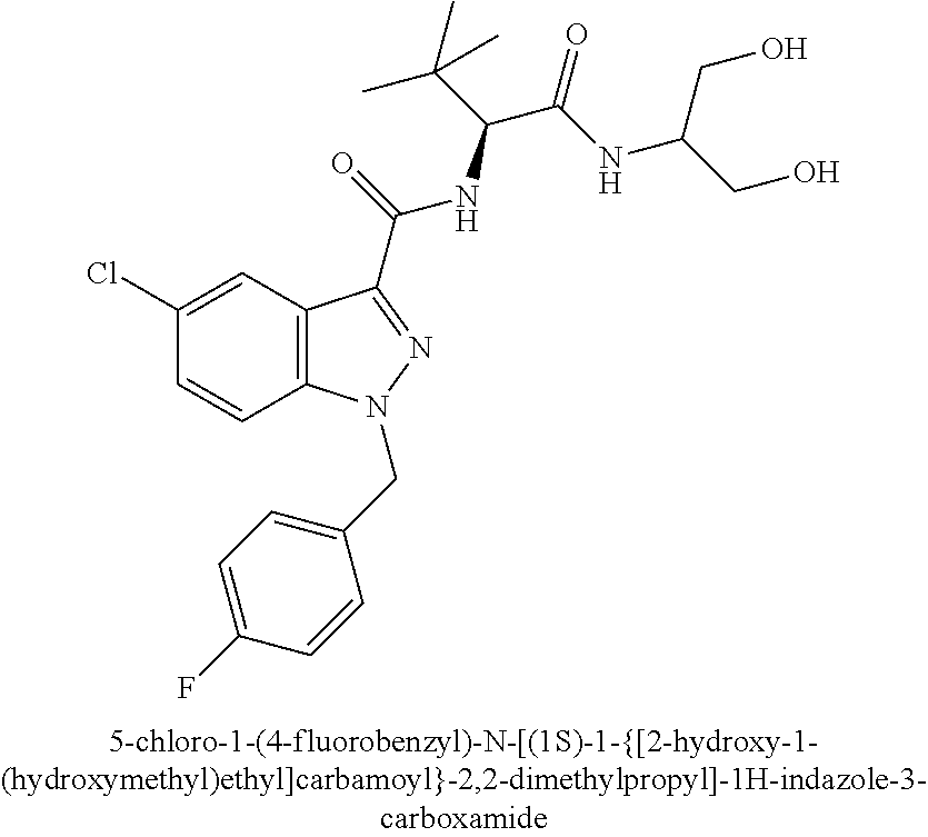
C1(Cl)=CC2=C(C=C1)N(CC1=CC=C(F)C=C1)N=C2C(=O)NC(C(C)(C)C)C(=O)NC(CO)CO
